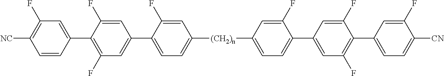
C1=C(F)C(C2=CC(F)=C(C3=CC(F)=C([NC])C=C3)C(F)=C2)=CC=C1[(CH2)n]C1=CC=C(C2=CC(F)=C(C3=CC=C([CN])C(F)=C3)C(F)=C2)C(F)=C1
